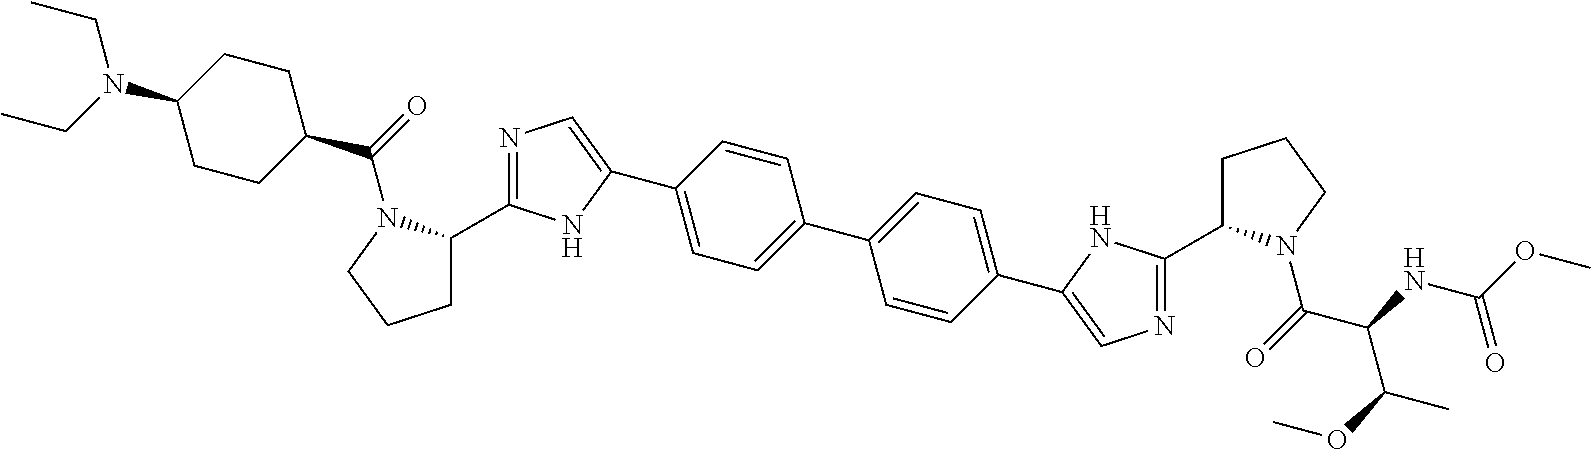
C1C(C2=NC=C(C3=CC=C(C4=CC=C(C5=CN=C(C6CCCN6C(=O)C(NC(OC)=O)C(OC)C)N5)C=C4)C=C3)N2)N(C(=O)C2CCC(N(CC)CC)CC2)CC1
